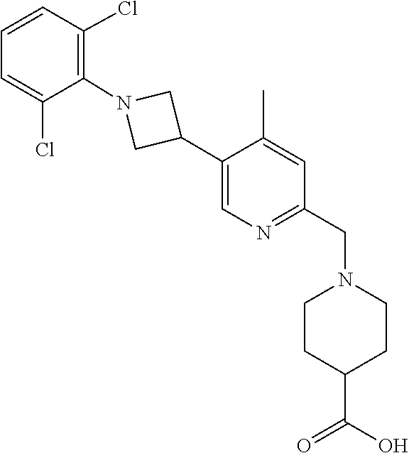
C1=CC(Cl)=C(N2CC(C3=CN=C(CN4CCC(C(=O)O)CC4)C=C3C)C2)C(Cl)=C1
